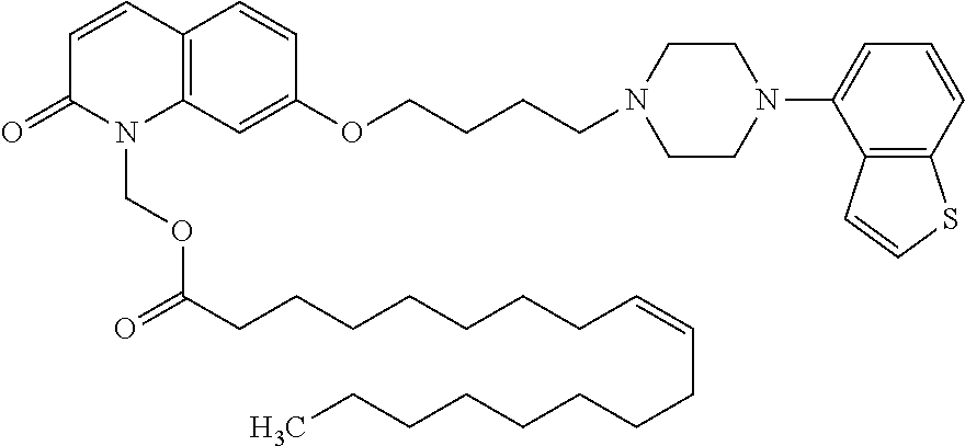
C1=CC2=C(N(COC(=O)CCCCCCCC=CCCCCCCCC)C1=O)C=C(OCCCCN1CCN(C3=CC=CC4=C3C=CS4)CC1)C=C2
